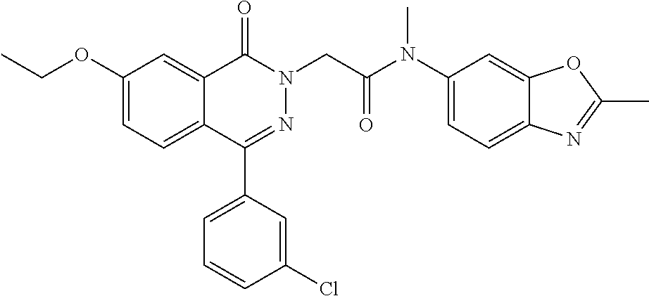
C1(OCC)=CC=C2C(=C1)C(=O)N(CC(N(C1=CC=C3C(=C1)OC(C)=N3)C)=O)N=C2C1=CC=CC(Cl)=C1
